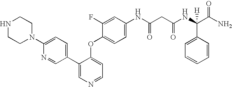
N1(C2=CC=C(C3=CN=CC=C3OC3=CC=C(NC(CC(NC(C(N)=O)([H])C4=CC=CC=C4)=O)=O)C=C3F)C=N2)CCNCC1
